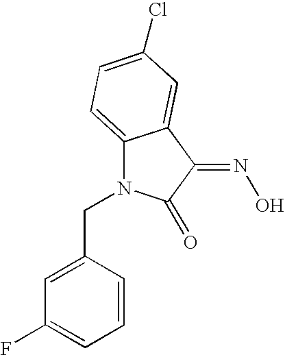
C1=C(CN2C3=CC=C(Cl)C=C3C(=NO)C2=O)C=CC=C1F
